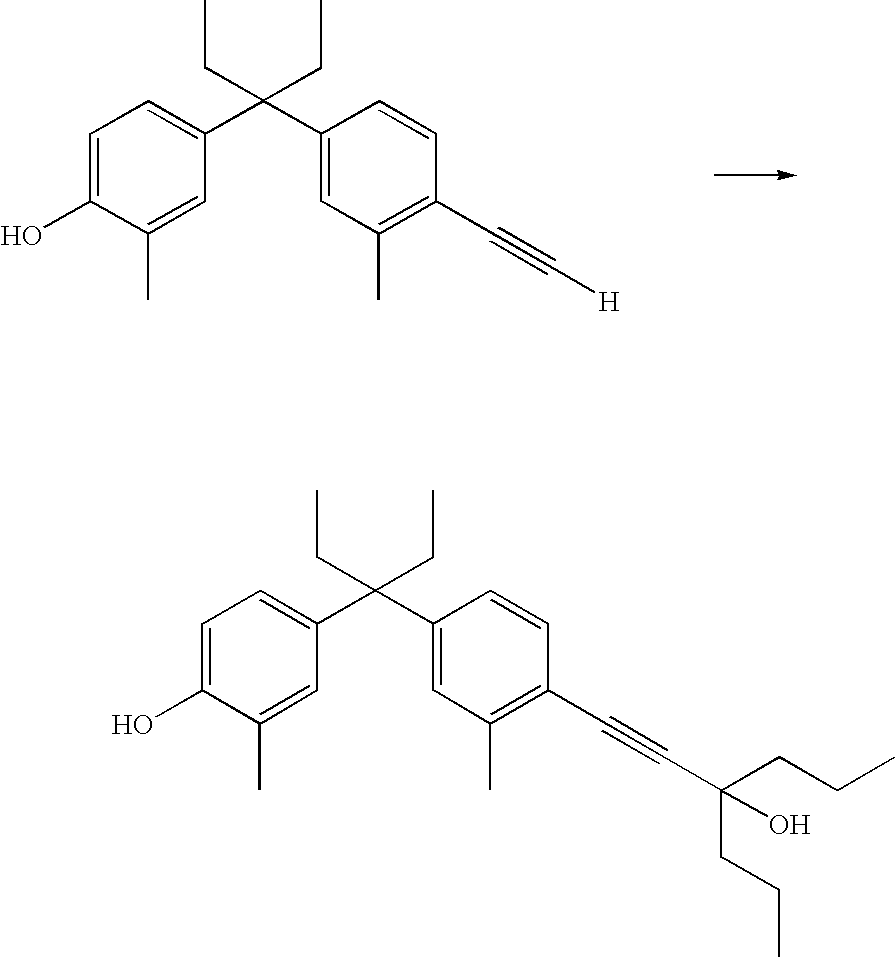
C1=C(O)C(C)=CC(C(C2=CC(C)=C(C#C[H])C=C2)(CC)CC)=C1.C1=C(O)C(C)=CC(C(C2=CC(C)=C(C#CC(O)(CCC)CCC)C=C2)(CC)CC)=C1
